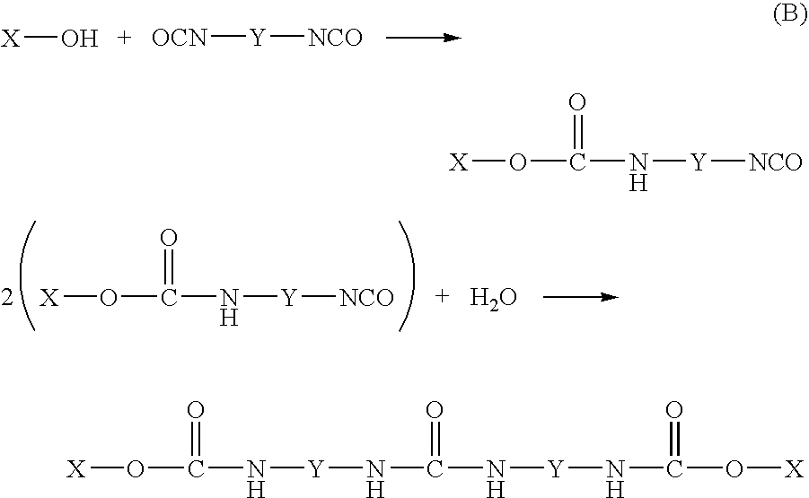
[X]O.[OCN][Y][NCO].[X]OC(=O)N[Y][NCO].O.[X]OC(=O)N[Y][NCO].[X]OC(=O)N[Y]NC(=O)N[Y]NC(=O)O[X]
